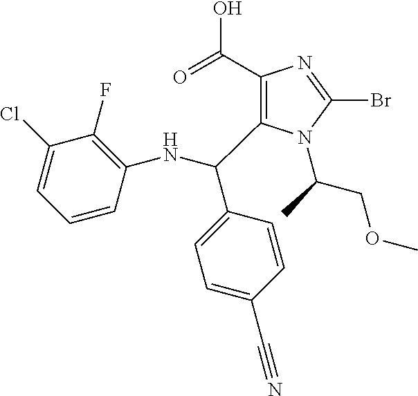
C1(C(O)=O)=C(C(NC2=C(F)C(Cl)=CC=C2)C2=CC=C(C#N)C=C2)N(C(C)COC)C(Br)=N1
